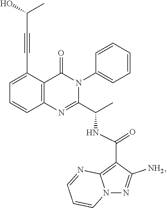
C1=C(C#CC(C)O)C2=C(C=C1)N=C(C(C)NC(C1=C3N(N=C1N)C=CC=N3)=O)N(C1=CC=CC=C1)C2=O
